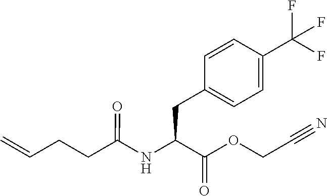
N(C(C(OCC#N)=O)CC1=CC=C(C(F)(F)F)C=C1)C(CCC=C)=O
